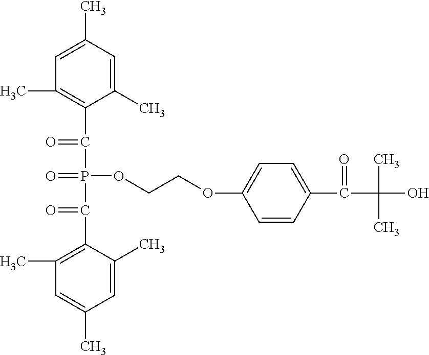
C1(C)=CC(C)=CC(C)=C1C(=O)P(C(C1=C(C)C=C(C)C=C1C)=O)(=O)OCCOC1=CC=C(C(=O)C(C)(C)O)C=C1
